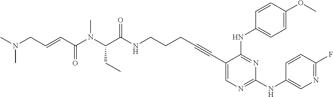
C1(C#CCCCNC(C(N(C(C=CCN(C)C)=O)C)CC)=O)=CN=C(NC2=CN=C(F)C=C2)N=C1NC1=CC=C(OC)C=C1
